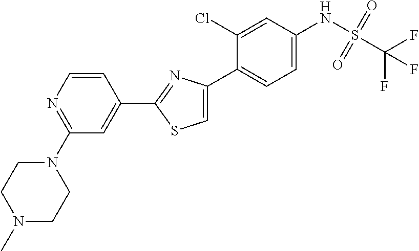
C1(C2=NC(C3=CC=C(NS(C(F)(F)F)(=O)=O)C=C3Cl)=CS2)=CC(N2CCN(C)CC2)=NC=C1
